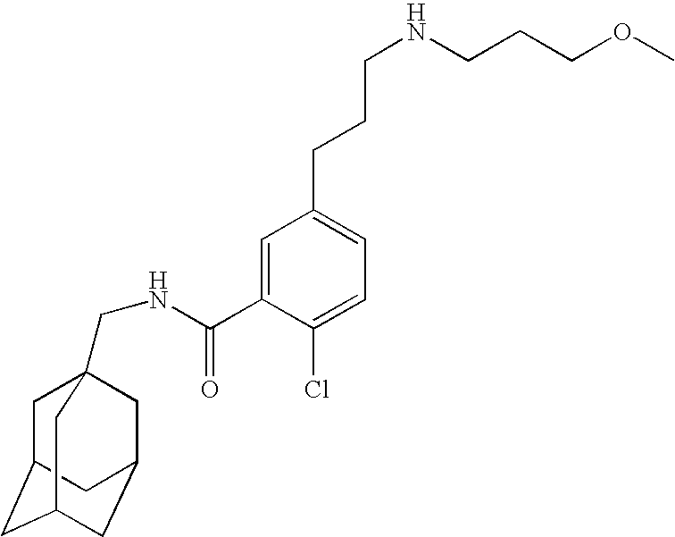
C1=C(C(=O)NCC23CC4CC(CC(C2)C4)C3)C(Cl)=CC=C1CCCNCCCOC
